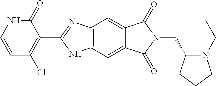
C(N1C(=O)C2=CC3=C(C=C2C1=O)N=C(C1=C(Cl)C=CNC1=O)N3)C1N(CC)CCC1
